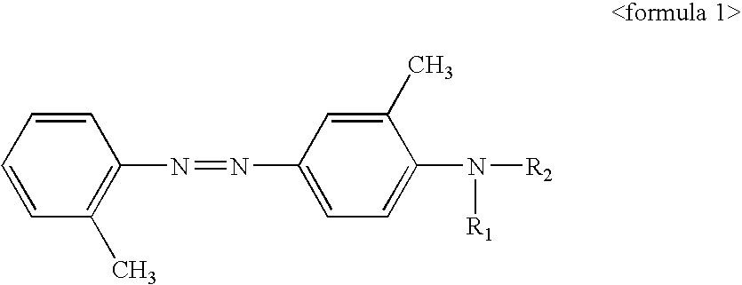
C1=CC(C)=C(N=NC2=CC=C(N([R2])[R1])C(C)=C2)C=C1
